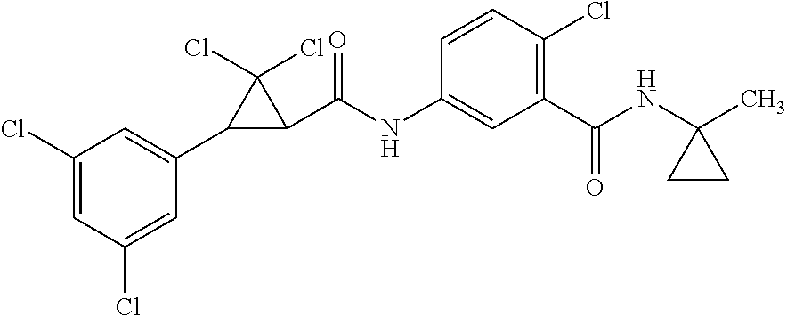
C1(Cl)=CC(Cl)=CC(C2C(C(NC3=CC(C(NC4(C)CC4)=O)=C(Cl)C=C3)=O)C2(Cl)Cl)=C1
